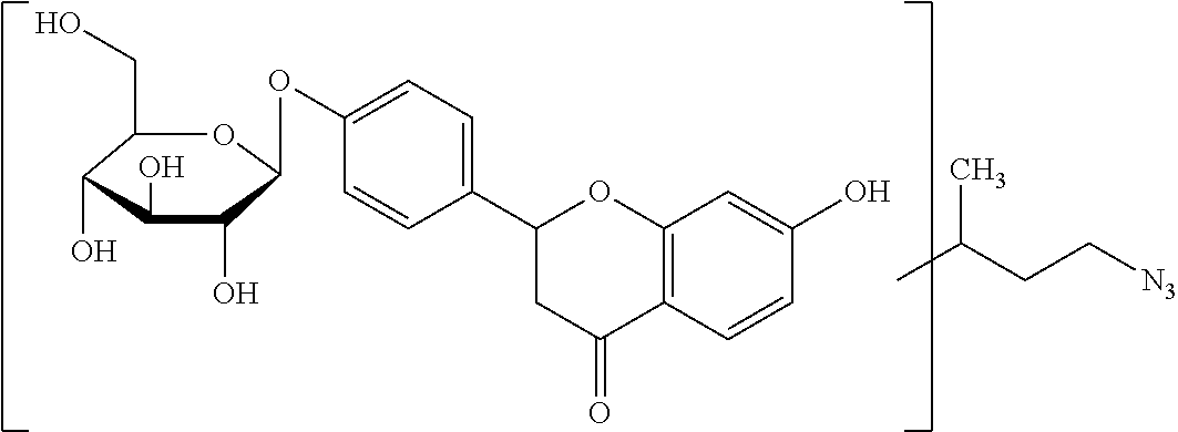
C1(OC2C(O)C(O)C(O)C(CO)O2)=CC=C(C2CC(=O)C3=C(O2)C=C(O)C=C3)C=C1.CC(CC[N3])C
